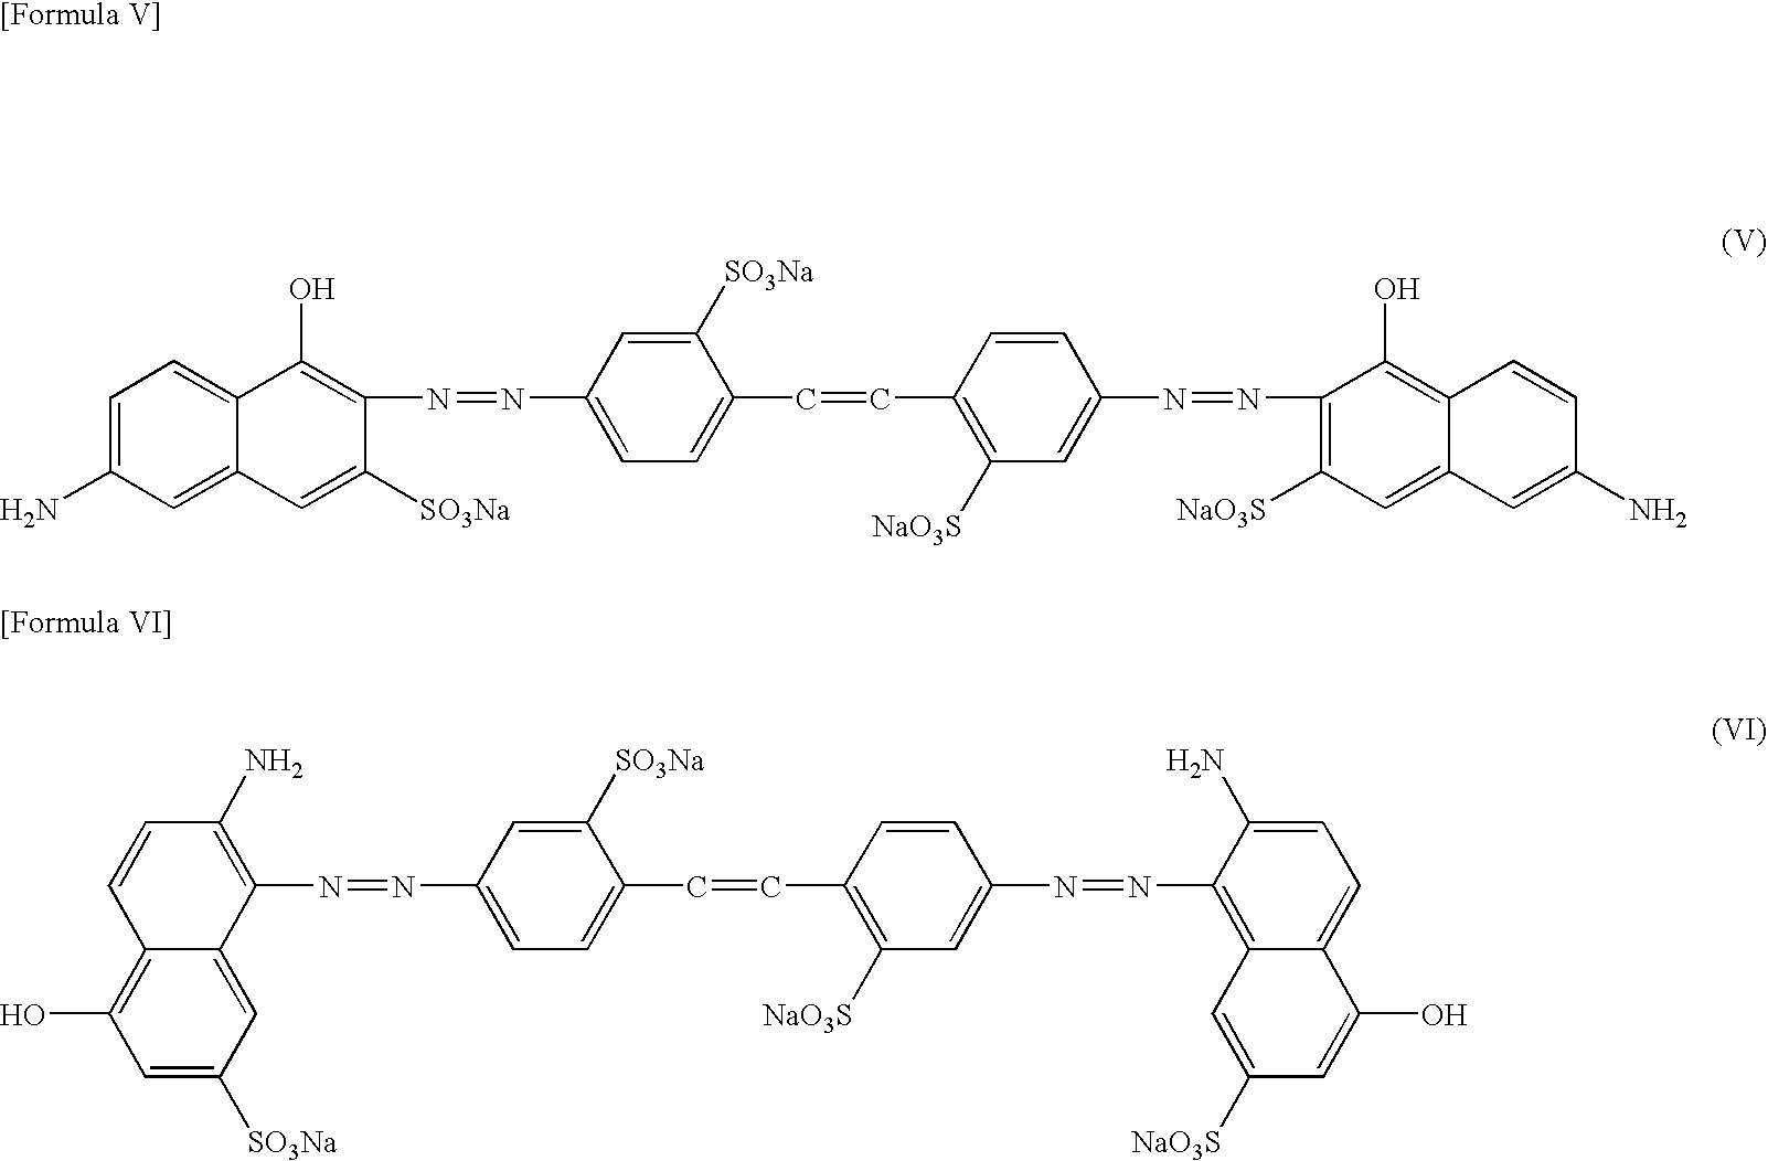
C1=C(N)C=C2C(=C1)C(O)=C(N=NC1=CC=C(C=CC3=C([NaO3S])C=C(N=NC4=C([NaO3S])C=C5C(=C4O)C=CC(N)=C5)C=C3)C([SO3Na])=C1)C([SO3Na])=C2.C1=C([SO3Na])C=C2C(=C1O)C=CC(N)=C2N=NC1=CC=C(C=CC2=C([NaO3S])C=C(N=NC3=C4C(=CC=C3N)C(O)=CC([NaO3S])=C4)C=C2)C([SO3Na])=C1
